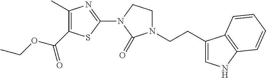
C(CC1=CNC2=C1C=CC=C2)N1C(=O)N(C2=NC(C)=C(C(OCC)=O)S2)CC1
